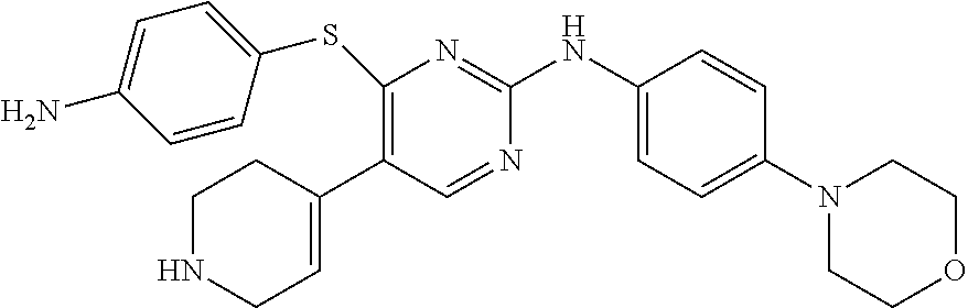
C1(C2=CCNCC2)=C(SC2=CC=C(N)C=C2)N=C(NC2=CC=C(N3CCOCC3)C=C2)N=C1
